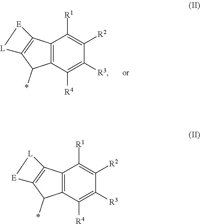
C12=C(C([R4])=C([R3])C([R2])=C1[R1])C(*)C1=C2[E][L]1.C12=C(C([R4])=C([R3])C([R2])=C1[R1])C(*)C1=C2[L][E]1
